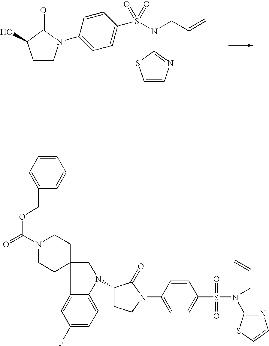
C1(N2CCC(O)C2=O)=CC=C(S(N(C2=NC=CS2)CC=C)(=O)=O)C=C1.C1=CC=C(COC(=O)N2CCC3(CC2)C2=CC(F)=CC=C2N(C2CCN(C4=CC=C(S(=O)(=O)N(C5=NC=CS5)CC=C)C=C4)C2=O)C3)C=C1
